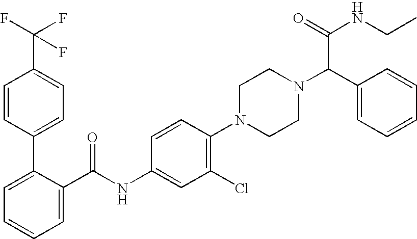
C1=CC(C2=CC=CC=C2C(NC2=CC(Cl)=C(N3CCN(C(C4=CC=CC=C4)C(NCC)=O)CC3)C=C2)=O)=CC=C1C(F)(F)F
